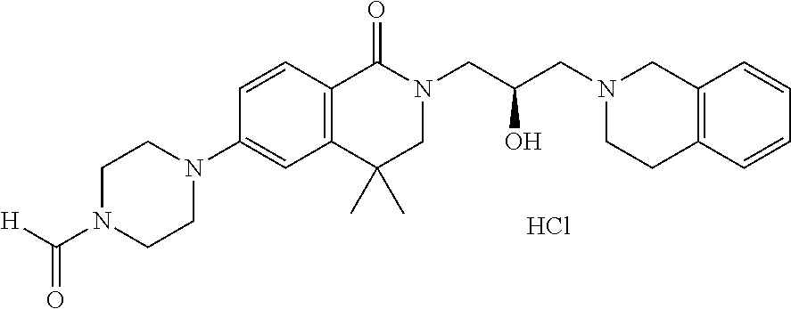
N1(C2=CC3=C(C=C2)C(=O)N(CC(CN2CCC4=C(C2)C=CC=C4)O)CC3(C)C)CCN(C([H])=O)CC1.Cl
